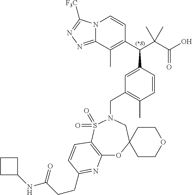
N12C(=NN=C1[F3C])C(C)=C(C(C(C(O)=O)(C)C)C1=CC(CN3CC4(OC5=C(S3(=O)=O)C=CC(CCC(NC3CCC3)=O)=N5)CCOCC4)=C(C)C=C1)C=C2
